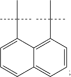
C1(C(C)(C)C)=C2C(=CC=C1)C=CC=C2C(C)(C)C
